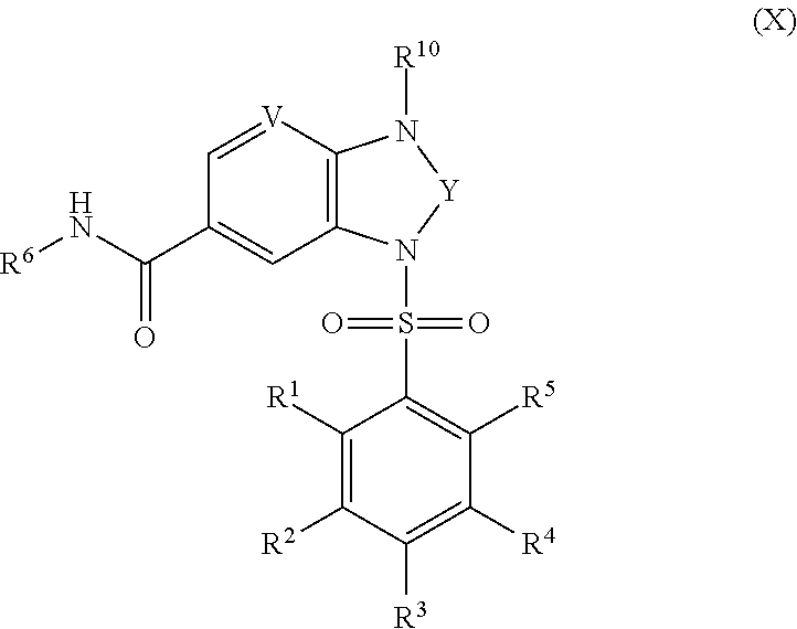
C12=C([V]=CC(C(N[R6])=O)=C1)N([R10])[Y]N2S(=O)(=O)C1=C([R5])C([R4])=C([R3])C([R2])=C1[R1]
